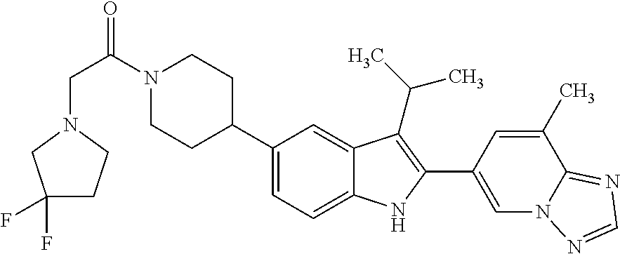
N1(C(CN2CC(F)(F)CC2)=O)CCC(C2=CC=C3C(=C2)C(C(C)C)=C(C2=CN4C(=NC=N4)C(C)=C2)N3)CC1
